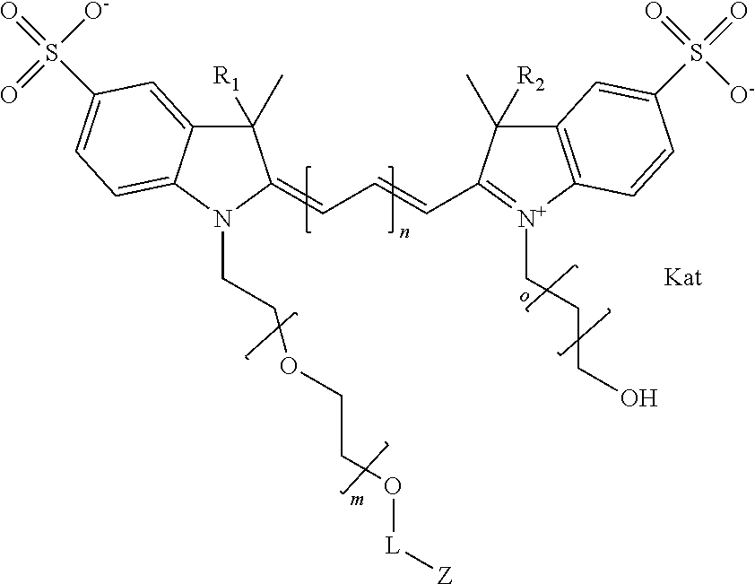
C1(C)([R1])C2=CC(S(=O)([O-])=O)=CC=C2N(CCOCCO[L][Z])C1=CC=CC1=[N+](CCCO)C2=C(C1(C)[R2])C=C(S(=O)(=O)[O-])C=C2
